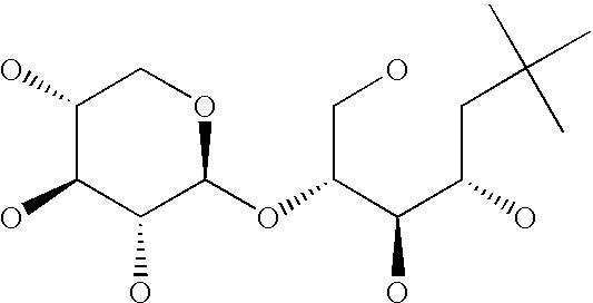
C1(O)C(O)C(O)C(OC(C(C(CC(C)(C)C)O)O)CO)OC1
